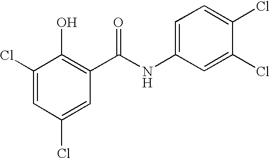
C1(Cl)=CC(Cl)=CC(C(NC2=CC=C(Cl)C(Cl)=C2)=O)=C1O
